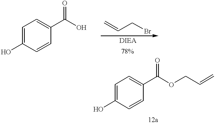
OC1=CC=C(C(O)=O)C=C1.C=CCBr.OC1=CC=C(C(OCC=C)=O)C=C1
